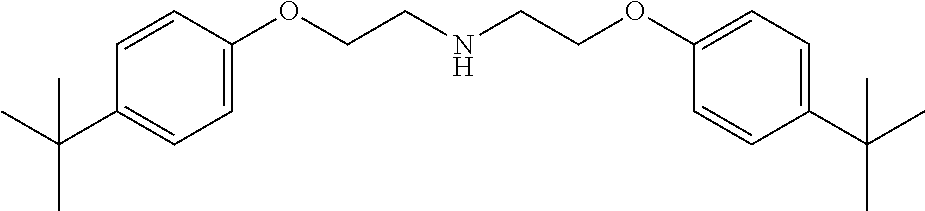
C1=CC(OCCNCCOC2=CC=C(C(C)(C)C)C=C2)=CC=C1C(C)(C)C
